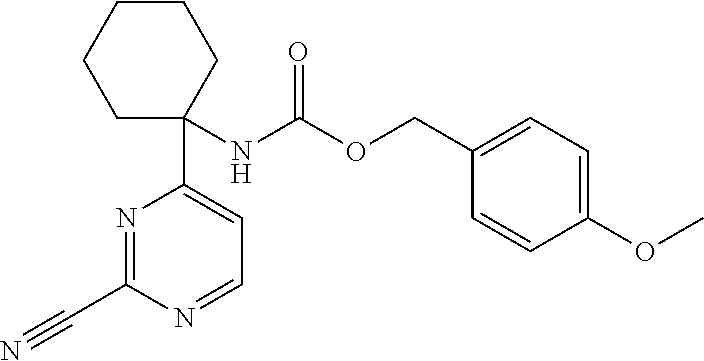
N(C(OCC1=CC=C(OC)C=C1)=O)C1(C2=CC=NC(C#N)=N2)CCCCC1
